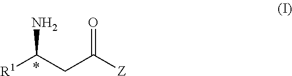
NC(CC([Z])=O)[R1]
